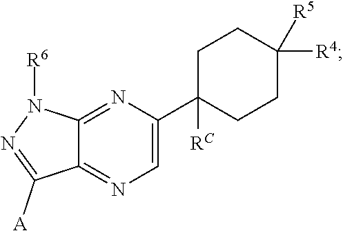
C12=NC=C(C3([RC])CCC([R4])([R5])CC3)N=C1N([R6])N=C2[A]
